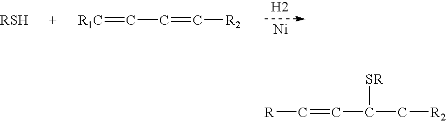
[H2].[Ni].[R1C]=CC=C[R2].[RSH].[R]C=CC(C[R2])[SR]
